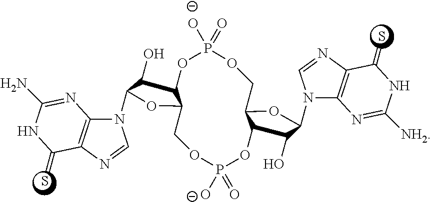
C12=C(N=CN1C1C(O)C3C(O1)COP([O-])(=O)OC1C(O)C(N4C5=C(N=C4)C(=S)NC([NH2])=N5)OC1COP(=O)([O-])O3)C(=S)NC(N)=N2
